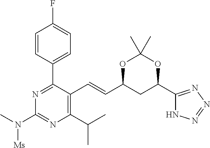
O1C(C=CC2=C(C(C)C)N=C(N([Ms])C)N=C2C2=CC=C(F)C=C2)CC(C2=NN=NN2)OC1(C)C
